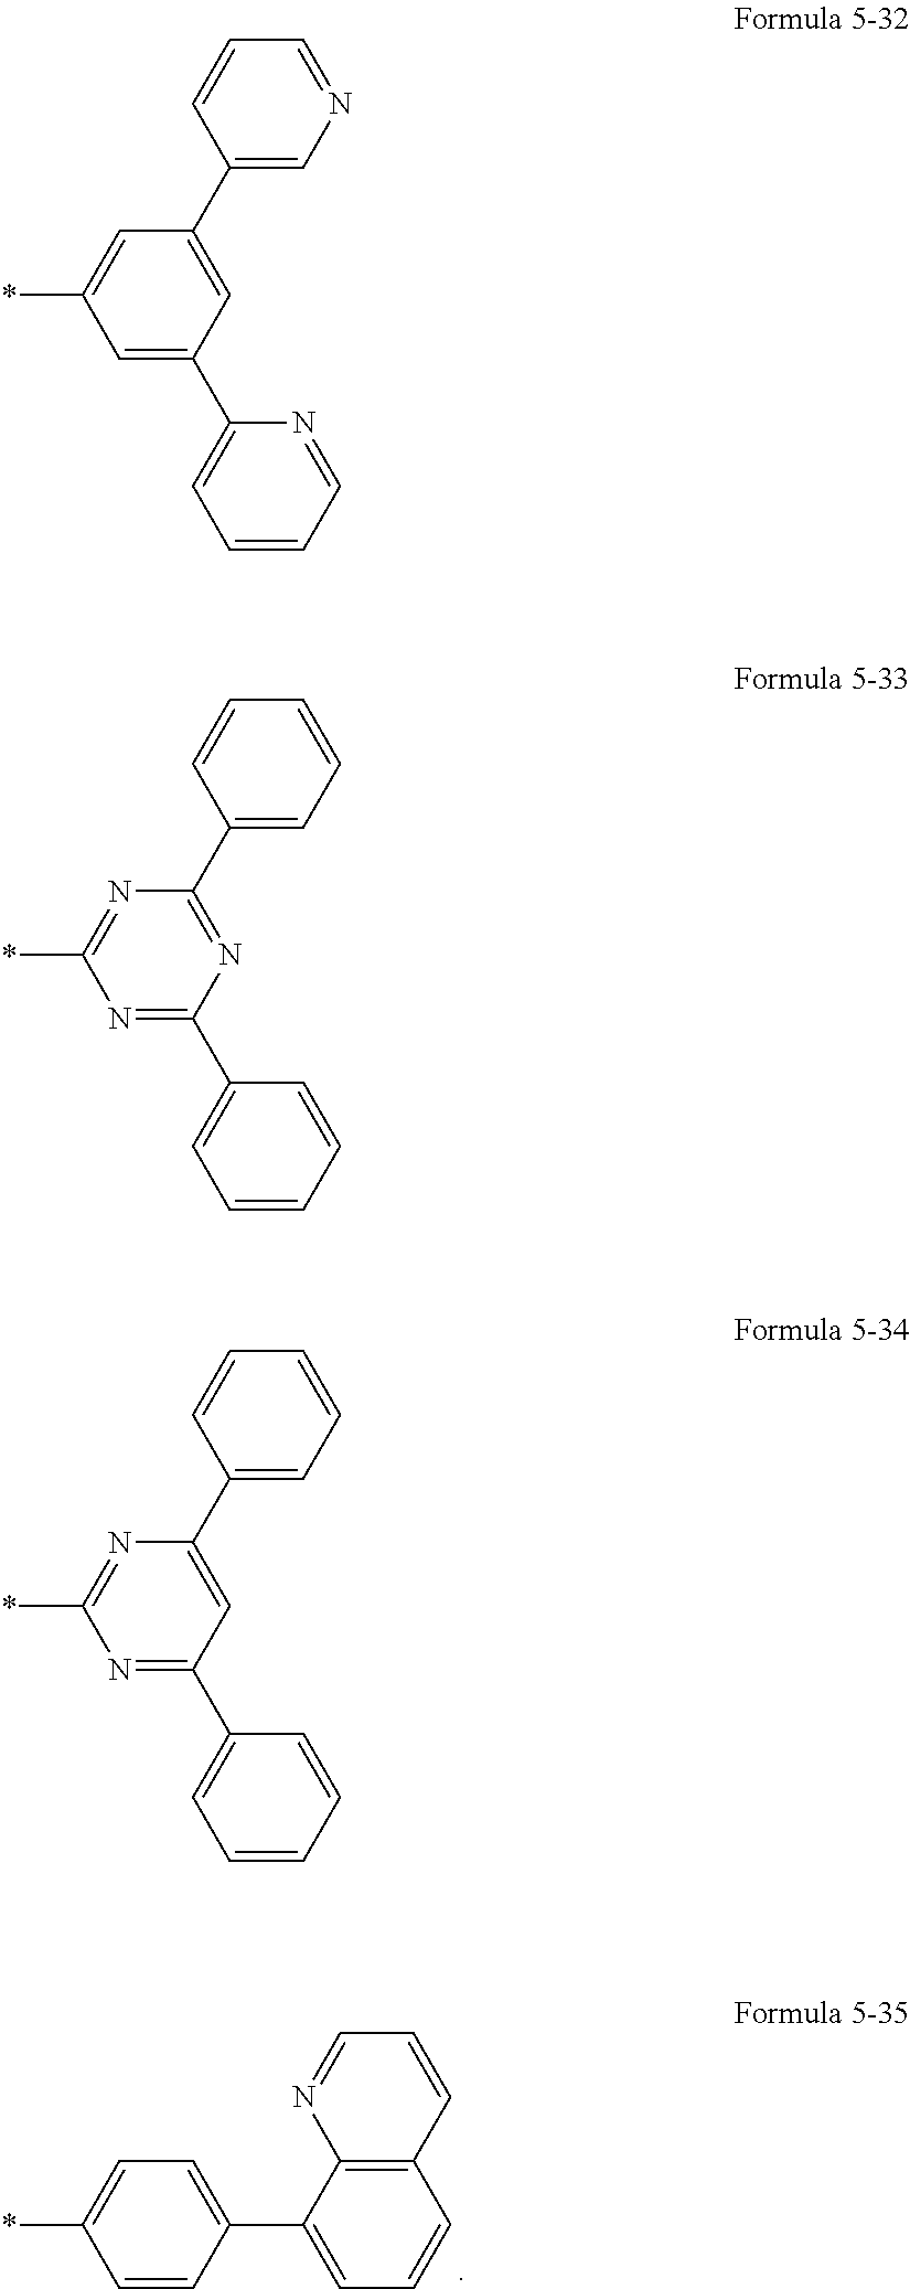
C1=C(*)C=CC(C2=CC=CC3=C2N=CC=C3)=C1.C1=C(*)C=C(C2=CC=CC=N2)C=C1C1=CN=CC=C1.N1=C(*)N=C(C2=CC=CC=C2)N=C1C1=CC=CC=C1.N1=C(*)N=C(C2=CC=CC=C2)C=C1C1=CC=CC=C1
